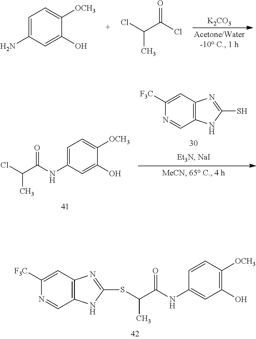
C1([F3C])=CC2=C(C=N1)NC(SC(C(NC1=CC(O)=C([OCH3])C=C1)=O)C)=N2.[K2CO3].C1=C(N)C=C(O)C([OCH3])=C1.O=C(Cl)C(Cl)C.C1([F3C])=CC2=C(C=N1)NC(S)=N2.O=C(NC1=CC=C([OCH3])C(O)=C1)C(Cl)C
